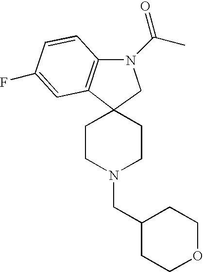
C12(CCN(CC3CCOCC3)CC1)C1=C(N(C(C)=O)C2)C=CC(F)=C1
